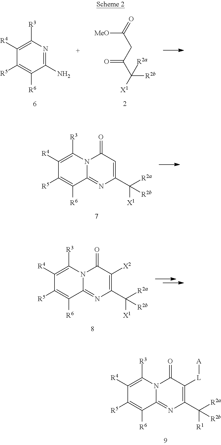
C1([R4])=C([R3])N2C(=NC(C([R2b])([R1])[R2a])=C([L][A])C2=O)C([R6])=C1[R5].C1([R4])=C([R3])N=C(N)C([R6])=C1[R5].O=C(CC(C([X1])([R2b])[R2a])=O)[MeO].C1([R4])=C([R3])N2C(=NC(C([R2b])([X1])[R2a])=CC2=O)C([R6])=C1[R5].C1([R4])=C([R3])N2C(=NC(C([R2b])([X1])[R2a])=C([X2])C2=O)C([R6])=C1[R5]
